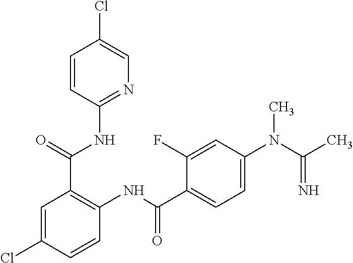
N1=C(NC(C2=C(NC(=O)C3=CC=C(N(C(C)=N)C)C=C3F)C=CC(Cl)=C2)=O)C=CC(Cl)=C1
